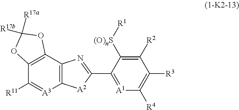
C12=C(C3=C(C([R11])=[A3]1)OC([R17b])([R17a])O3)N=C(C1=[A1]C([R4])=C([R3])C([R2])=C1[(O)nS][R1])[A2]2
